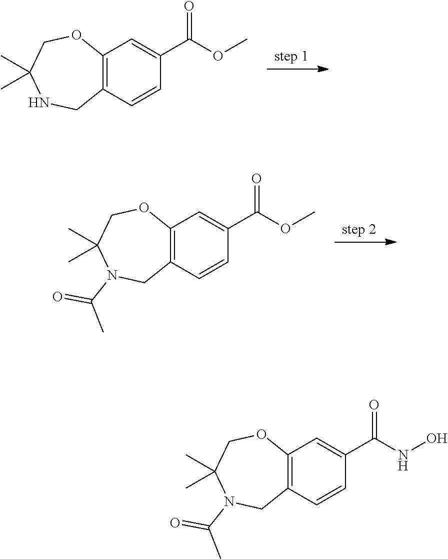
C12=C(C=CC(C(OC)=O)=C1)CNC(C)(C)CO2.C12=C(C=CC(C(OC)=O)=C1)CN(C(C)=O)C(C)(C)CO2.C12=C(C=CC(C(NO)=O)=C1)CN(C(C)=O)C(C)(C)CO2
